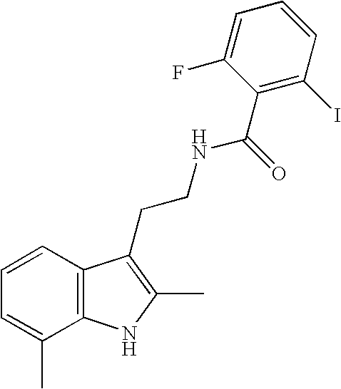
C1=CC2=C(C(C)=C1)NC(C)=C2CCNC(=O)C1=C(I)C=CC=C1F
